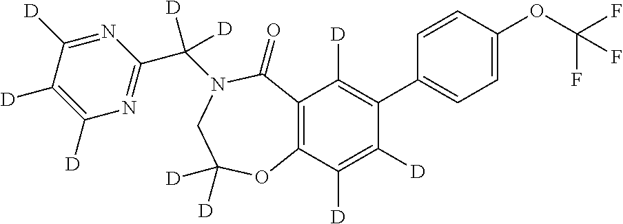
C12=C(C([D])=C([D])C(C3=CC=C(OC(F)(F)F)C=C3)=C1[D])OC([D])([D])CN(C(C1=NC([D])=C([D])C([D])=N1)([D])[D])C2=O
